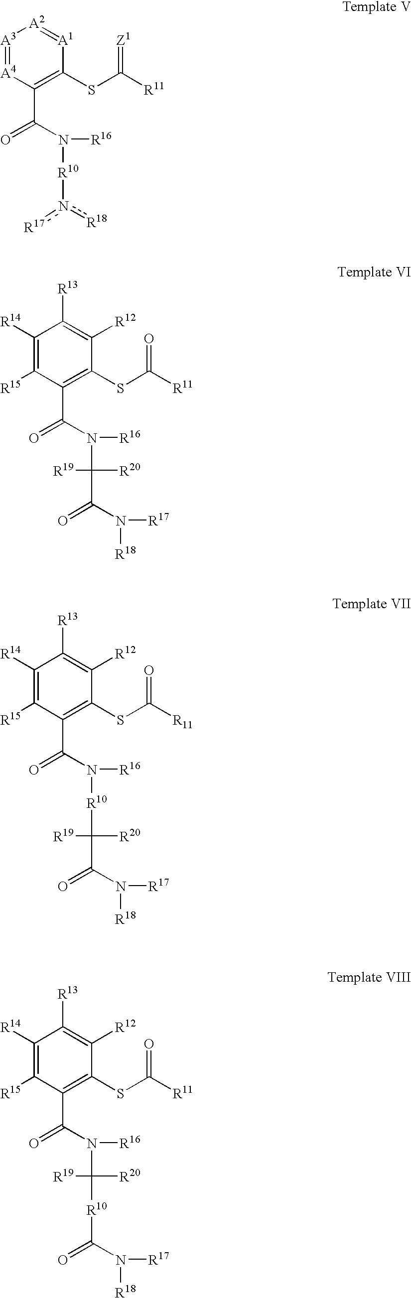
[A3]1=[A4]C(C(=O)N([R10]n([R17])[R18])[R16])=C(SC([R11])=[Z1])[A1]=[A2]1.C1([R14])=C([R15])C(C(=O)N(C(C(=O)N([R17])[R18])([R19])[R20])[R16])=C(SC([R11])=O)C([R12])=C1[R13].C1([R14])=C([R15])C(C(=O)N([R10]C([R19])([R20])C(=O)N([R17])[R18])[R16])=C(SC([R11])=O)C([R12])=C1[R13].C1([R14])=C([R15])C(C(=O)N(C([R10]C(=O)N([R17])[R18])([R19])[R20])[R16])=C(SC([R11])=O)C([R12])=C1[R13]
